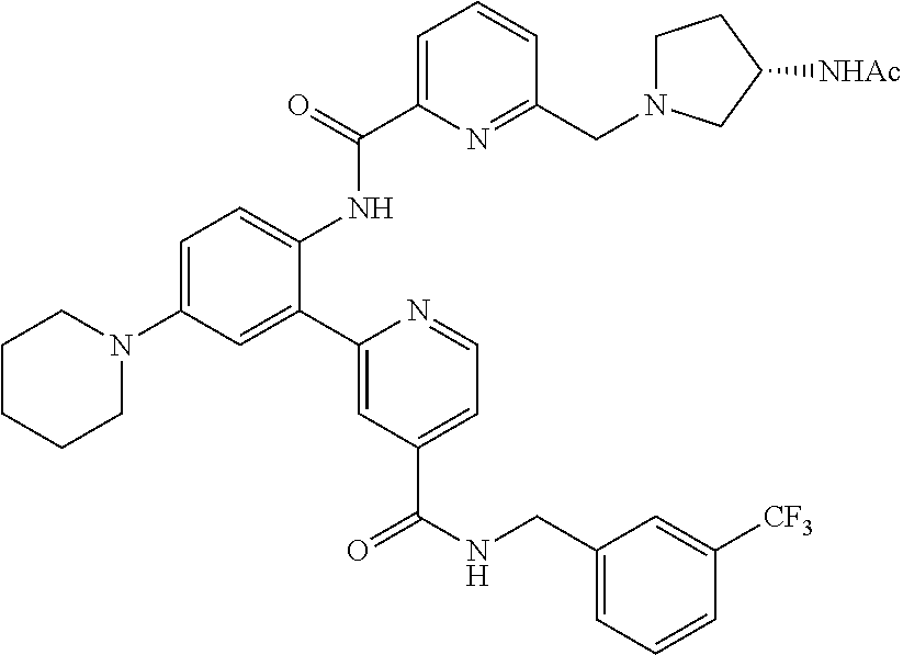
C1=C(N2CCCCC2)C=C(C2=CC(C(NCC3=CC=CC([CF3])=C3)=O)=CC=N2)C(NC(C2=CC=CC(CN3CCC([NHAc])C3)=N2)=O)=C1
